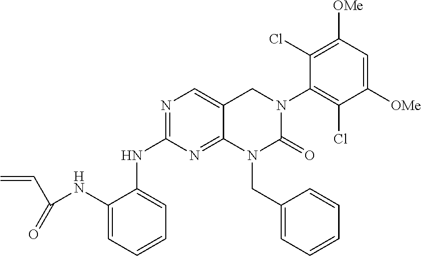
N1=C(NC2=CC=CC=C2NC(C=C)=O)N=C2C(=C1)CN(C1=C(Cl)C([OMe])=CC([OMe])=C1Cl)C(=O)N2CC1=CC=CC=C1
